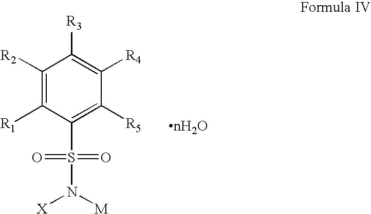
C1([R2])=C([R1])C(S(=O)(=O)N([M])[X])=C([R5])C([R4])=C1[R3]
